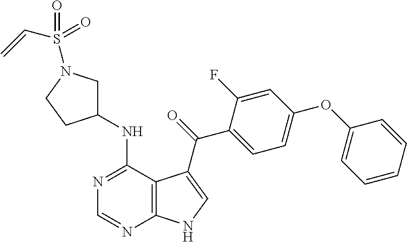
N1=C(NC2CN(S(=O)(=O)C=C)CC2)C2=C(N=C1)NC=C2C(=O)C1=CC=C(OC2=CC=CC=C2)C=C1F
